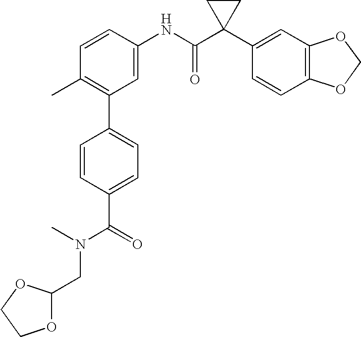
C1=CC(NC(C2(C3=CC4=C(C=C3)OCO4)CC2)=O)=CC(C2=CC=C(C(N(CC3OCCO3)C)=O)C=C2)=C1C
